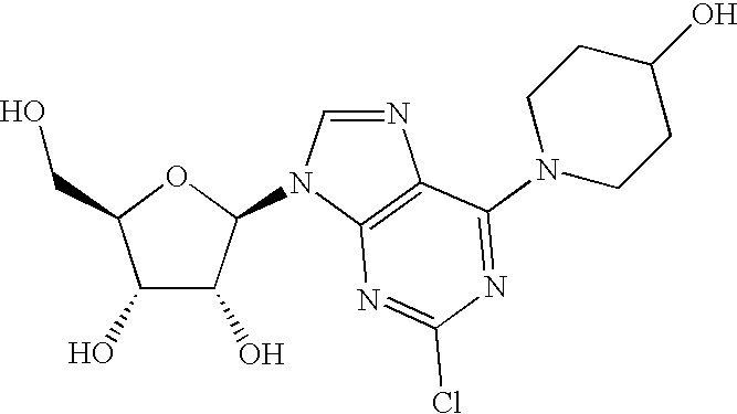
C1=NC2=C(N1C1C(O)C(O)C(CO)O1)N=C(Cl)N=C2N1CCC(O)CC1
